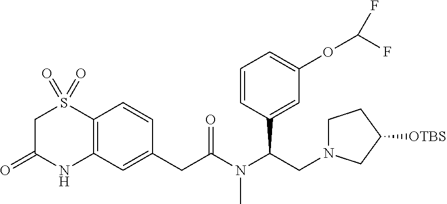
C12=C(C=C(CC(N(C(CN3CCC([OTBS])C3)C3=CC(OC(F)F)=CC=C3)C)=O)C=C1)NC(=O)CS2(=O)=O
